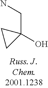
NCC1(O)CC1
